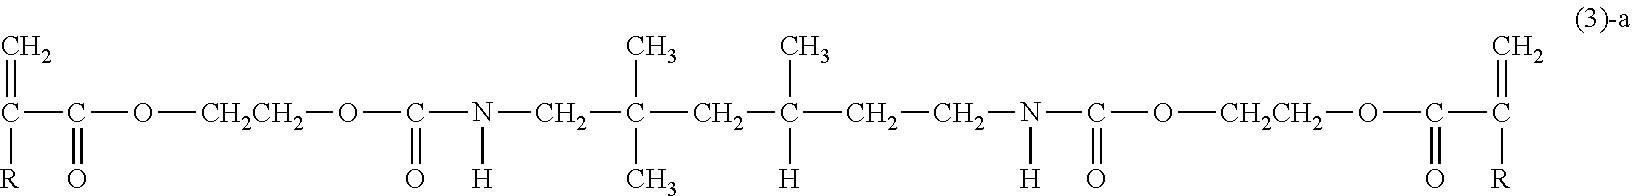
C=C([R])C(=O)O[CH2CH2]OC(=O)N([H])CC(C)(C)CC([H])(C)CCN([H])C(=O)O[CH2CH2]OC(C(=C)[R])=O
